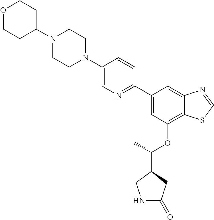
C1=C(C2=NC=C(N3CCN(C4CCOCC4)CC3)C=C2)C=C2C(=C1OC(C)C1CNC(=O)C1)SC=N2
